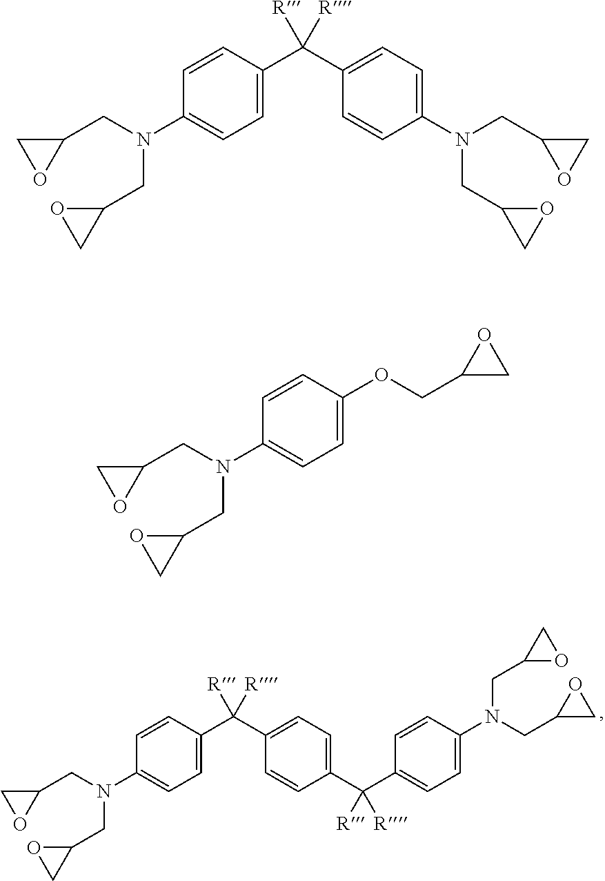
C1=CC(C(C2=CC=C(C(C3=CC=C(N(CC4CO4)CC4OC4)C=C3)([R])[R])C=C2)([R])[R])=CC=C1N(CC1CO1)CC1OC1.C1=CC(C(C2=CC=C(N(CC3OC3)CC3CO3)C=C2)([R])[R])=CC=C1N(CC1CO1)CC1OC1.C1=CC(OCC2CO2)=CC=C1N(CC1CO1)CC1OC1
